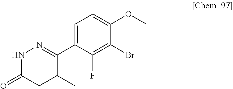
C1=C(C2=NNC(=O)CC2C)C(F)=C(Br)C(OC)=C1
